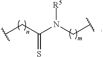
S=C(CC)N(CC)[R5]
